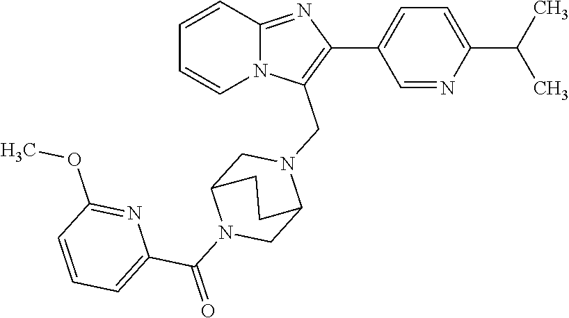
C1=CC2=NC(C3=CC=C(C(C)C)N=C3)=C(CN3CC4N(C(=O)C5=CC=CC(OC)=N5)CC3CC4)N2C=C1
